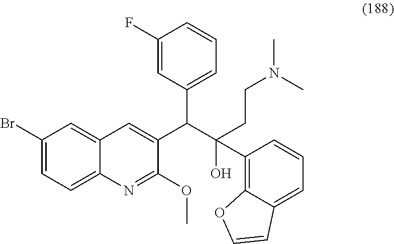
C1(Br)=CC=C2C(=C1)C=C(C(C1=CC=CC(F)=C1)C(O)(CCN(C)C)C1=C3C(=CC=C1)C=CO3)C(OC)=N2
